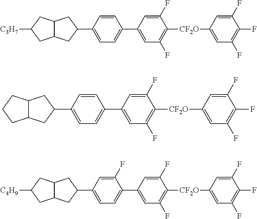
C12C(CC([C3H7])C1)CC(C1=CC=C(C3=CC(F)=C([CF2O]C4=CC(F)=C(F)C(F)=C4)C(F)=C3)C=C1)C2.C12C(CC([C4H9])C1)CC(C1=CC=C(C3=CC(F)=C([CF2O]C4=CC(F)=C(F)C(F)=C4)C(F)=C3)C(F)=C1)C2.C12C(CCC1)CC(C1=CC=C(C3=CC(F)=C([CF2O]C4=CC(F)=C(F)C(F)=C4)C(F)=C3)C=C1)C2
